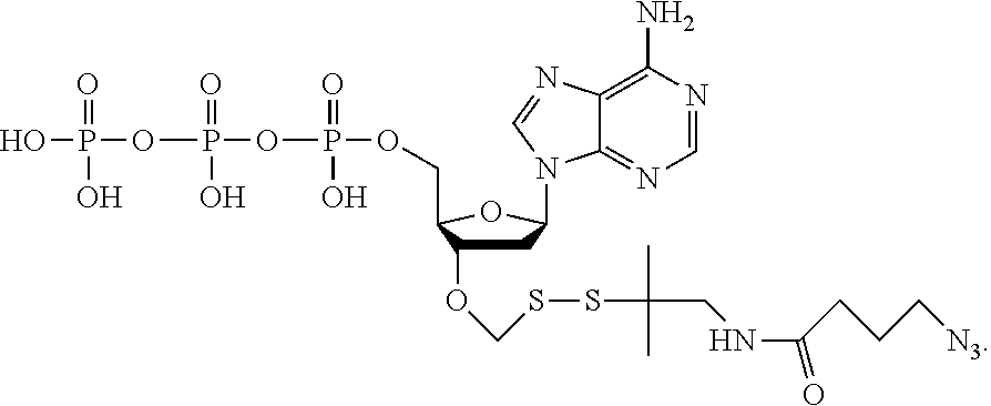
C1C(OCSSC(CNC(CCC[N3])=O)(C)C)C(COP(OP(OP(O)(O)=O)(=O)O)(=O)O)OC1N1C2=NC=NC(N)=C2N=C1
